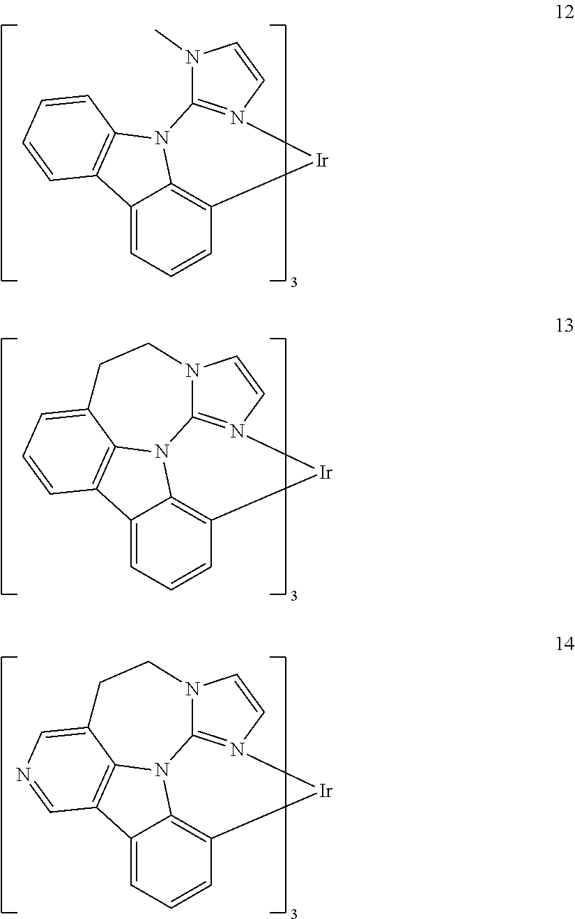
C12=CC=CC3=C1N(C1=C2C=CC=C1)C1=N(C=CN1C)[Ir]3.C12=CC=CC3=C1N1C4=C2C=CC=C4CCN2C1=N(C=C2)[Ir]3.C12=CC=CC3=C1N1C4=C2C=NC=C4CCN2C1=N(C=C2)[Ir]3
